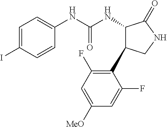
C1=CC(I)=CC=C1NC(NC1C(C2=C(F)C=C([MeO])C=C2F)CNC1=O)=O
